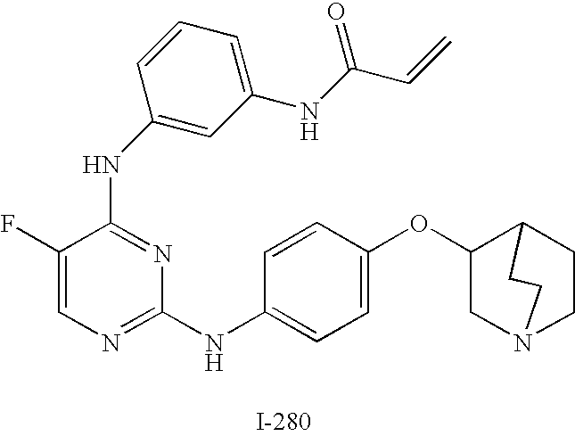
N(C1=NC(NC2=CC=C(OC3C4CCN(C3)CC4)C=C2)=NC=C1F)C1=CC(NC(C=C)=O)=CC=C1
